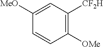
C1=C([MeO])C=CC([OMe])=C1[CF2H]
